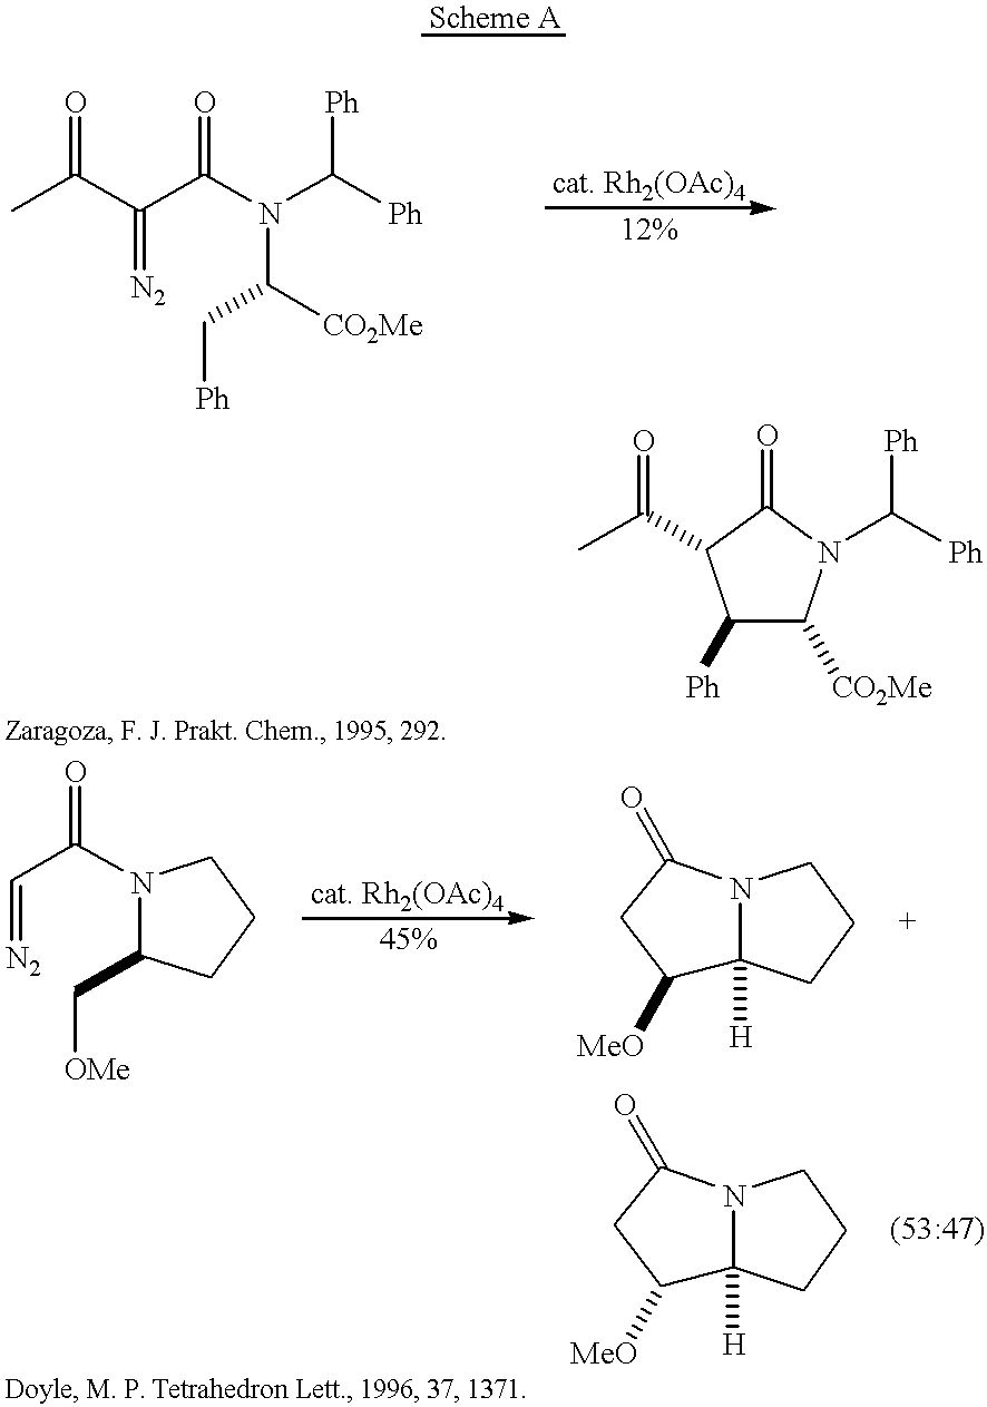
CC(C(C(N(C([Ph])[Ph])C(C[Ph])[CO2Me])=O)=[N2])=O.C1([Ph])C([CO2Me])N(C([Ph])[Ph])C(=O)C1C(C)=O.C(=[N2])C(N1C(C[OMe])CCC1)=O.C1([MeO])C2([H])N(C(=O)C1)CCC2.C1([MeO])C2([H])N(C(=O)C1)CCC2
